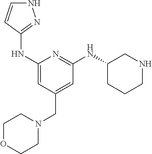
N1C=CC(NC2=CC(CN3CCOCC3)=CC(NC3CCCNC3)=N2)=N1
